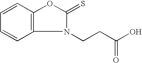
C12=C(C=CC=C1)OC(=S)N2CCC(O)=O
